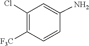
C1=C(N)C=CC([F3C])=C1Cl
